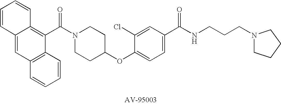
C1(C(N2CCC(OC3=CC=C(C(NCCCN4CCCC4)=O)C=C3Cl)CC2)=O)=C2C(=CC3=C1C=CC=C3)C=CC=C2
